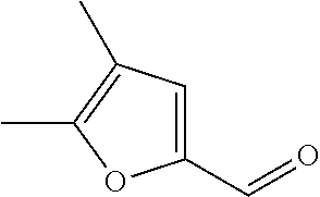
C1(C=O)=CC(C)=C(C)O1
